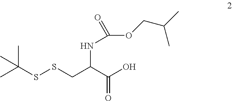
CC(SSCC(C(O)=O)NC(=O)OCC(C)C)(C)C
